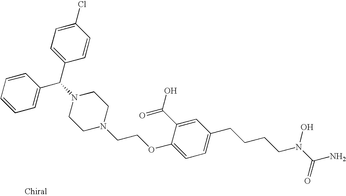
C1=CC=C(C(N2CCN(CCOC3=CC=C(CCCCN(C(N)=O)O)C=C3C(O)=O)CC2)C2=CC=C(Cl)C=C2)C=C1
